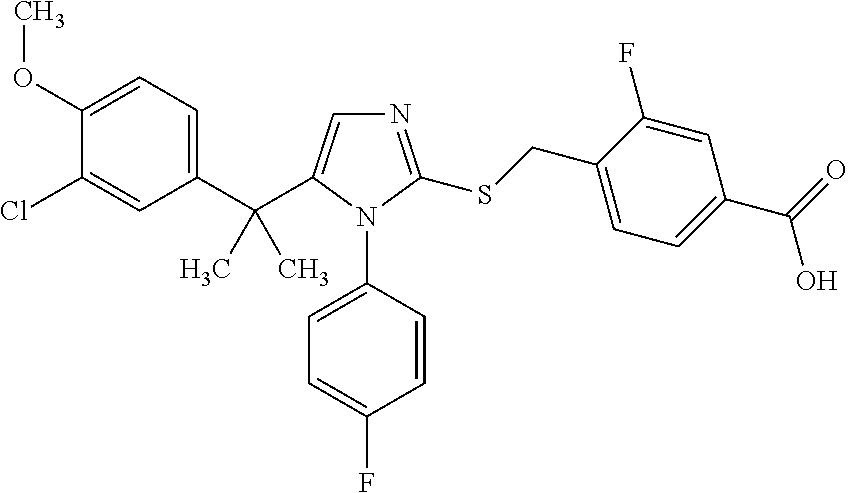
C1(C(C2=CN=C(SCC3=CC=C(C(=O)O)C=C3F)N2C2=CC=C(F)C=C2)(C)C)=CC=C(OC)C(Cl)=C1
